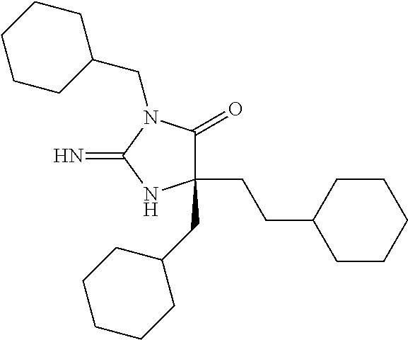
C1(CC2CCCCC2)(CCC2CCCCC2)C(=O)N(CC2CCCCC2)C(=N)N1
